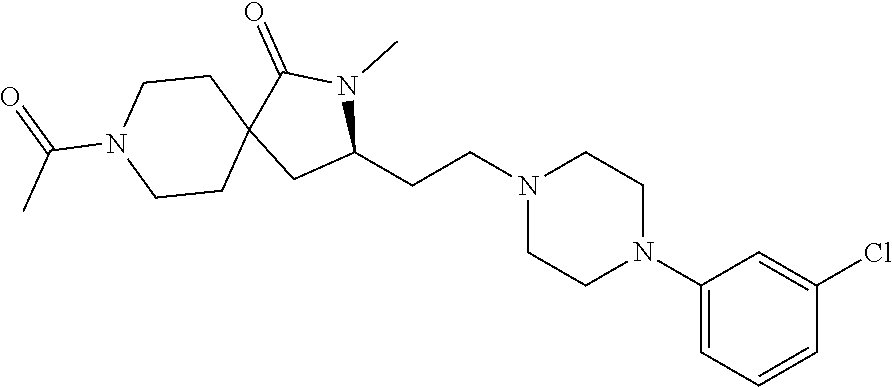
C1(CCN2CCN(C3=CC=CC(Cl)=C3)CC2)N(C)C(=O)C2(C1)CCN(C(=O)C)CC2
